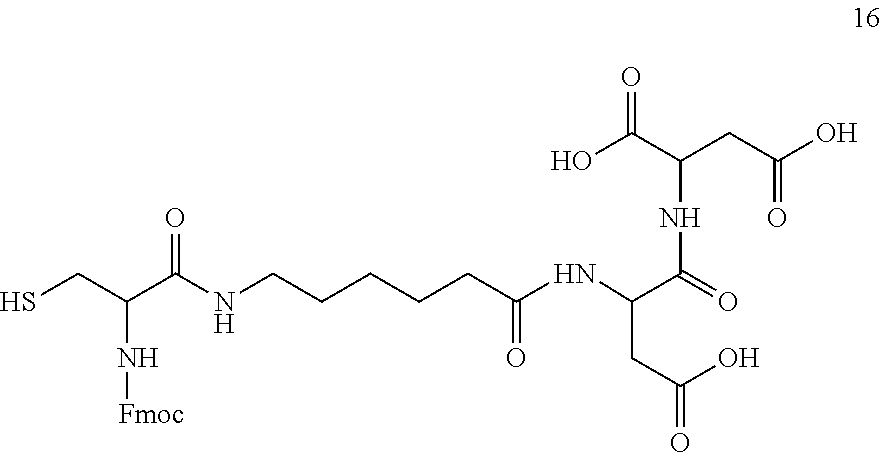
SCC(C(NCCCCCC(NC(CC(=O)O)C(=O)NC(C(O)=O)CC(O)=O)=O)=O)N[Fmoc]
